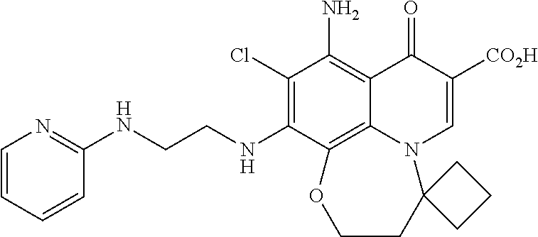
C1(Cl)=C(NCCNC2=NC=CC=C2)C2=C3C(=C1N)C(=O)C([CO2H])=CN3C1(CCO2)CCC1
